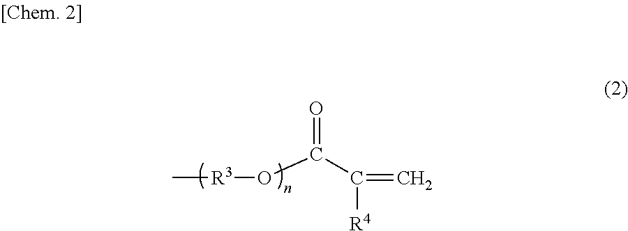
C[R3]OC(C([R4])=C)=O
